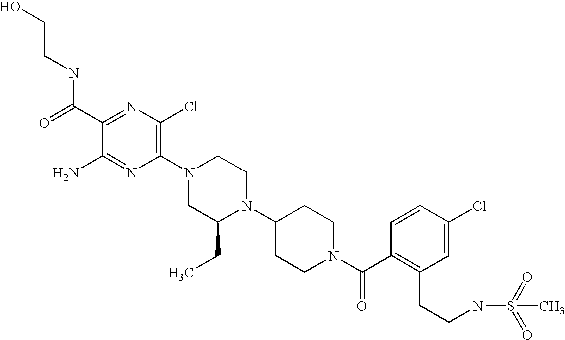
C1(C(=O)NCCO)=NC(Cl)=C(N2CC(CC)N(C3CCN(C(C4=C(CCNS(=O)(=O)C)C=C(Cl)C=C4)=O)CC3)CC2)N=C1N
